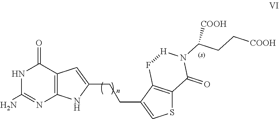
N1C(N)=NC2=C(C1=O)C=C(CCC1=CSC3=C1F[H]N(C(CC[COOH])[COOH])C3=O)N2
